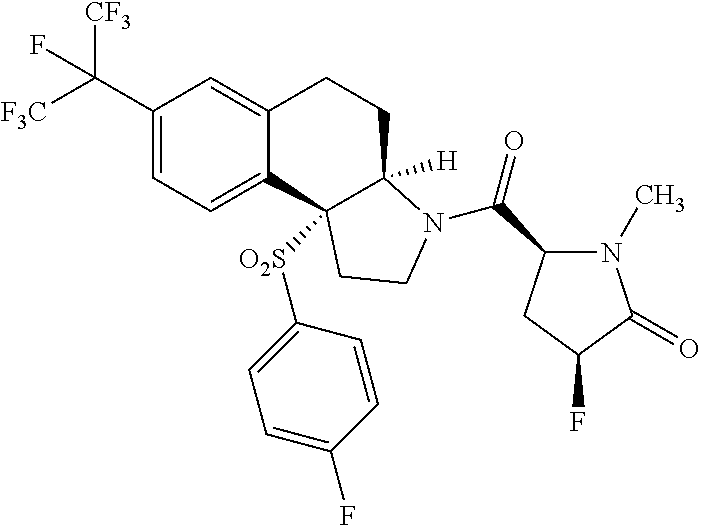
[F3C]C(C1=CC=C2C(=C1)CCC1([H])C2([O2S]C2=CC=C(F)C=C2)CCN1C(C1N(C)C(=O)C(F)C1)=O)([CF3])F
